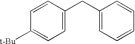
C1=CC(CC2=CC=CC=C2)=CC=C1[t-Bu]
